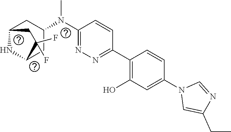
C1(N(C2CC3NC(C2)C(F)(F)C3)C)=NN=C(C2=C(O)C=C(N3C=C(CC)N=C3)C=C2)C=C1
